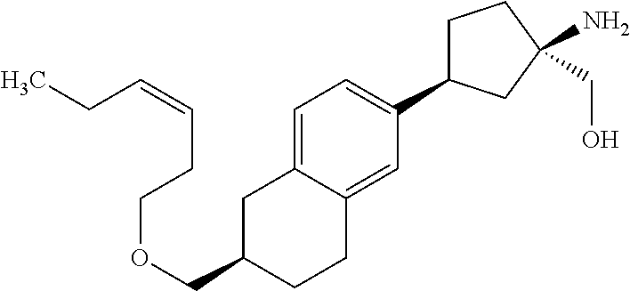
C1=C2C(=CC(C3CCC(CO)(N)C3)=C1)CCC(COCCC=CCC)C2
